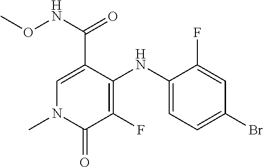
C1=C(C(NOC)=O)C(NC2=CC=C(Br)C=C2F)=C(F)C(=O)N1C
